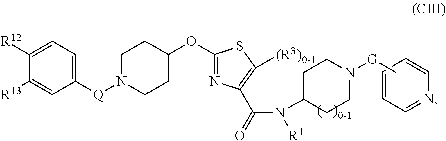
C1=C([R13])C([R12])=CC=C1[Q]N1CCC(OC2=NC(C(=O)N(C3CCN([G]C)CC3)[R1])=C([(R3)0-1])S2)CC1.C1=CC=NC=C1
